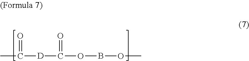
CC([D]C(OBOC)=O)=O
